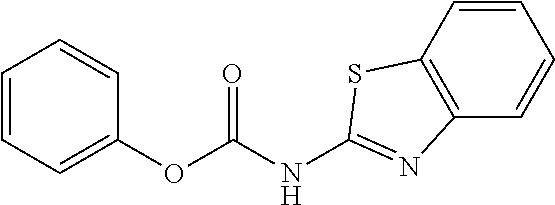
C1=CC=C(OC(NC2=NC3=C(C=CC=C3)S2)=O)C=C1
